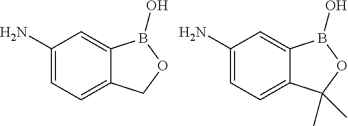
C12=CC=C(N)C=C1B(O)OC2(C)C.C12=CC=C(N)C=C1B(O)OC2
